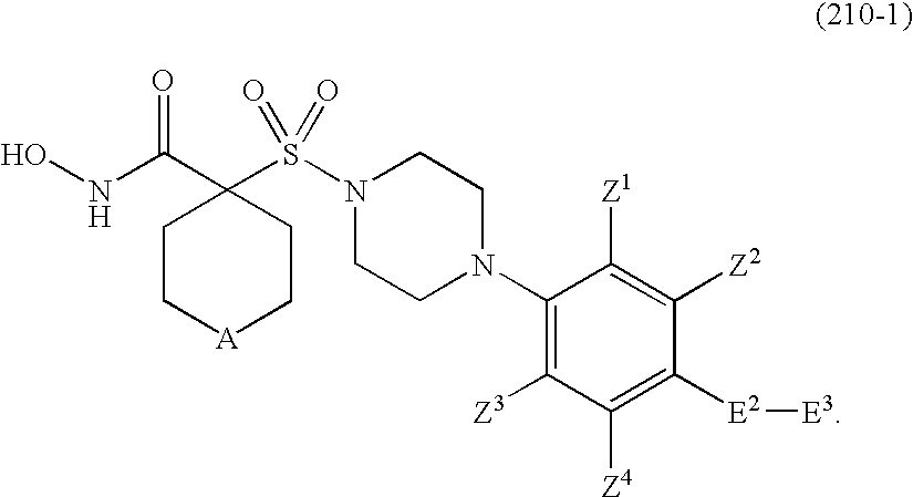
ONC(C1(S(N2CCN(C3=C([Z3])C([Z4])=C([E2][E3])C([Z2])=C3[Z1])CC2)(=O)=O)CC[A]CC1)=O
